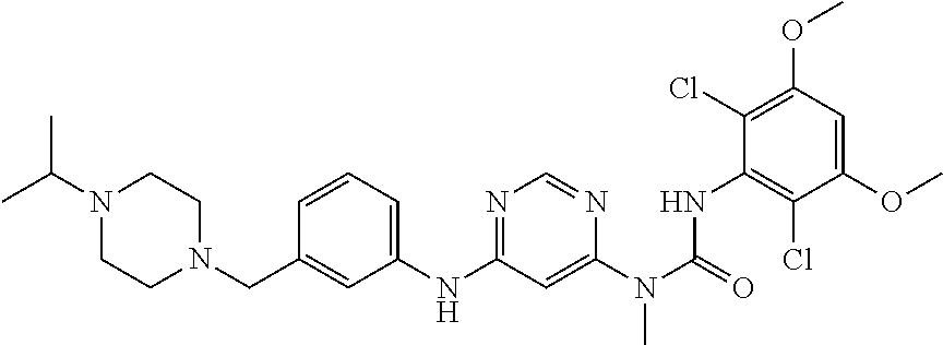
CC(N1CCN(CC2=CC(NC3=NC=NC(N(C(=O)NC4=C(Cl)C(OC)=CC(OC)=C4Cl)C)=C3)=CC=C2)CC1)C
